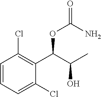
C1=CC=C(Cl)C(C(C(C)O)OC(=O)N)=C1Cl
